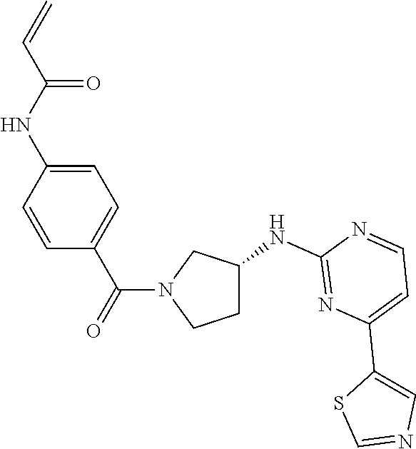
C1=CC(NC(C=C)=O)=CC=C1C(=O)N1CCC(NC2=NC(C3=CN=CS3)=CC=N2)C1
